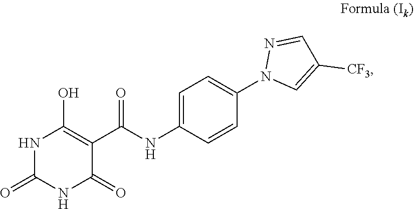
C1=C(N2C=C([CF3])C=N2)C=CC(NC(C2=C(O)NC(=O)NC2=O)=O)=C1
